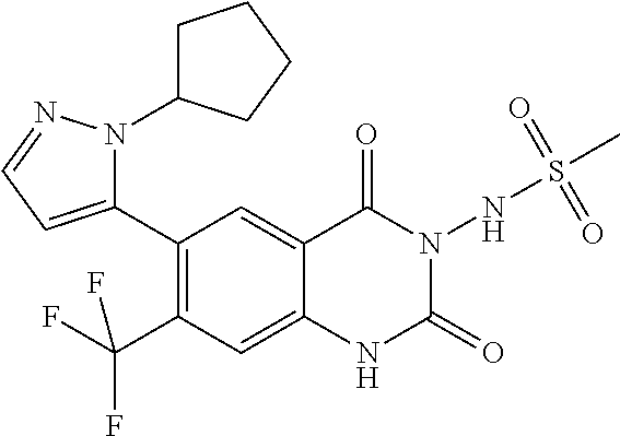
C1(C2=CC=NN2C2CCCC2)=C(C(F)(F)F)C=C2C(=C1)C(=O)N(NS(C)(=O)=O)C(=O)N2
